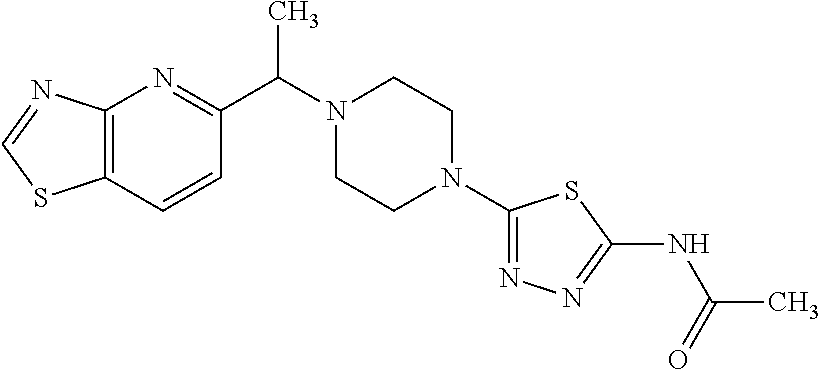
C12=C(C=CC(C(C)N3CCN(C4=NN=C(NC(C)=O)S4)CC3)=N1)SC=N2
